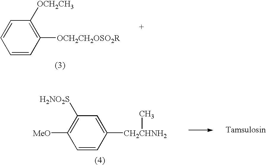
C1=CC([OCH2CH3])=C([OCH2CH2OSO2R])C=C1.C1([MeO])=C([H2NO2S])C=C([CH2CHNH2]C)C=C1
